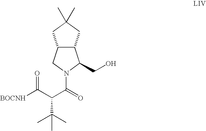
C12C(CN(C(C(C([BOCNH])=O)C(C)(C)C)=O)C1CO)CC(C)(C)C2
